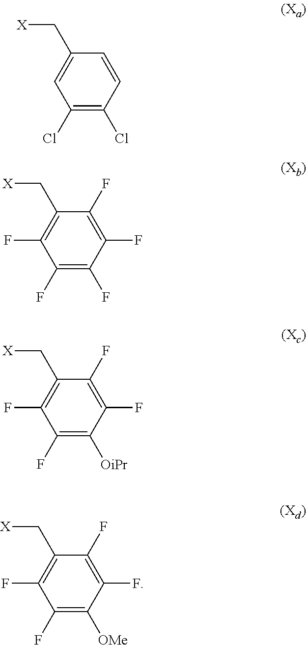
C1(Cl)=C(Cl)C=CC(C[X])=C1.C1(F)=C(F)C(F)=C(F)C(C[X])=C1F.C1(F)=C([OiPr])C(F)=C(F)C(C[X])=C1F.C1(F)=C([OMe])C(F)=C(F)C(C[X])=C1F
